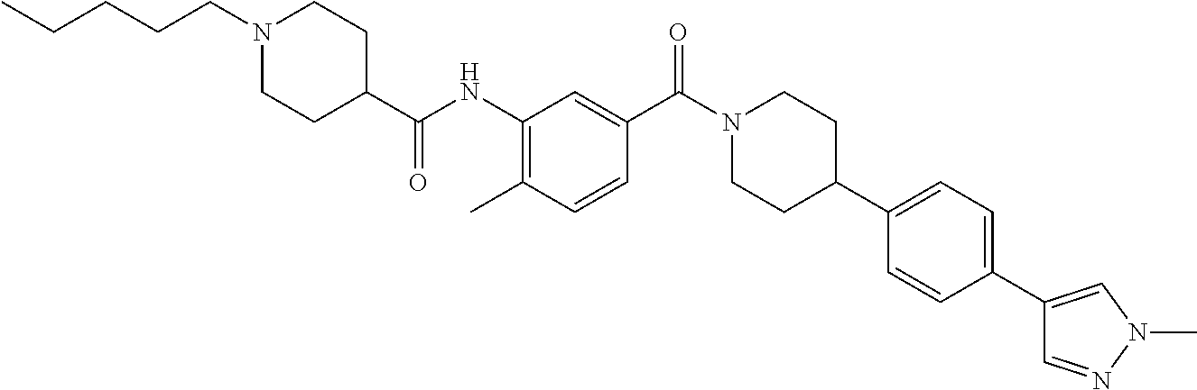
N(C1=C(C)C=CC(C(=O)N2CCC(C3=CC=C(C4=CN(C)N=C4)C=C3)CC2)=C1)C(C1CCN(CCCCC)CC1)=O
